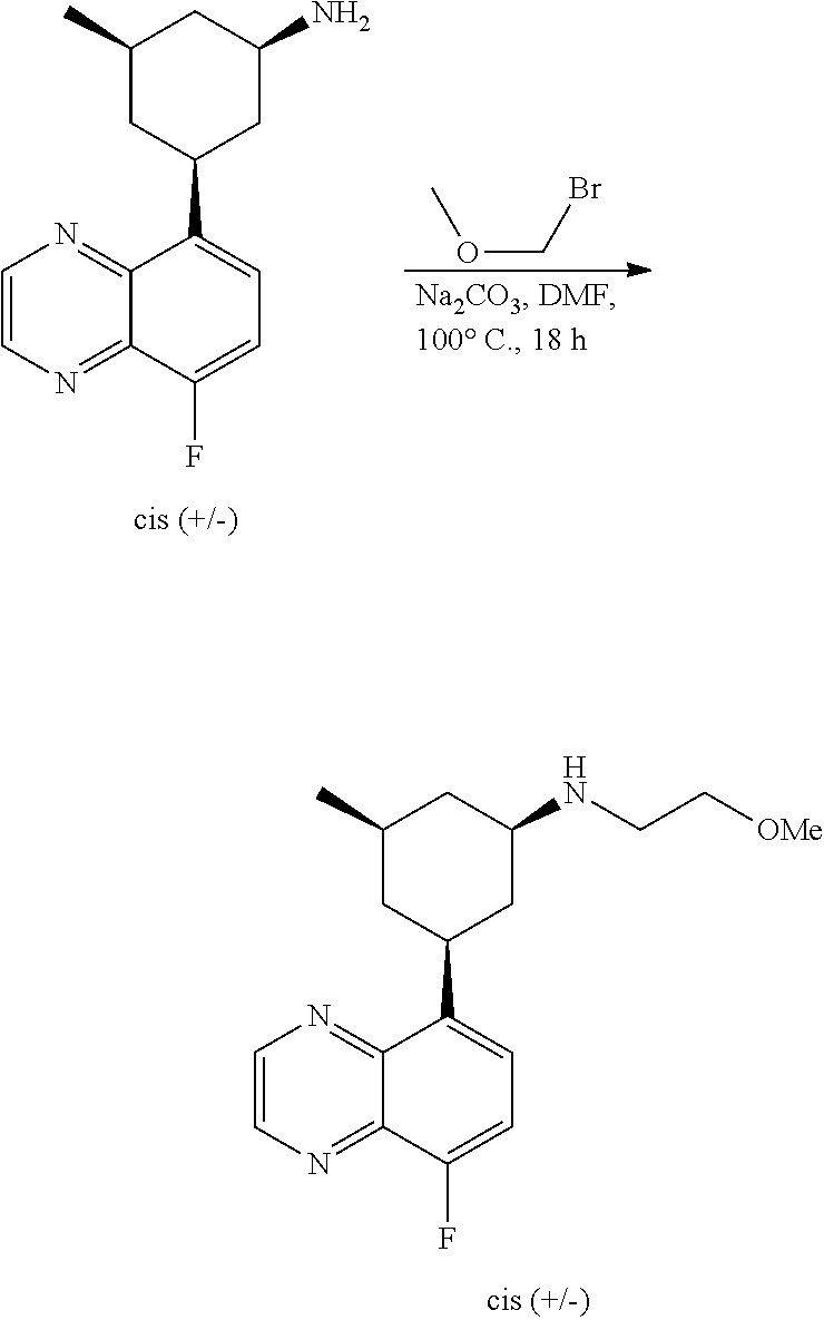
C1=CN=C2C(=N1)C(C1CC(N)CC(C)C1)=CC=C2F.COCBr.C1=CN=C2C(=N1)C(C1CC(NCC[OMe])CC(C)C1)=CC=C2F
